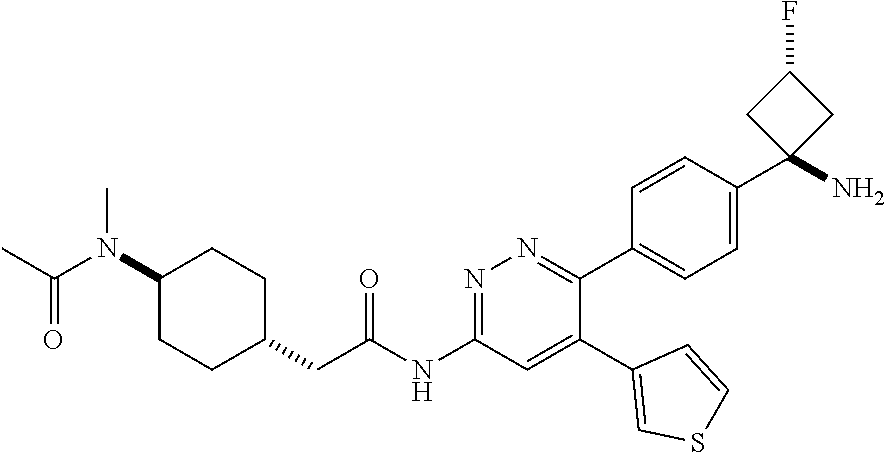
N1=C(NC(CC2CCC(N(C(C)=O)C)CC2)=O)C=C(C2=CSC=C2)C(C2=CC=C(C3(N)CC(F)C3)C=C2)=N1
